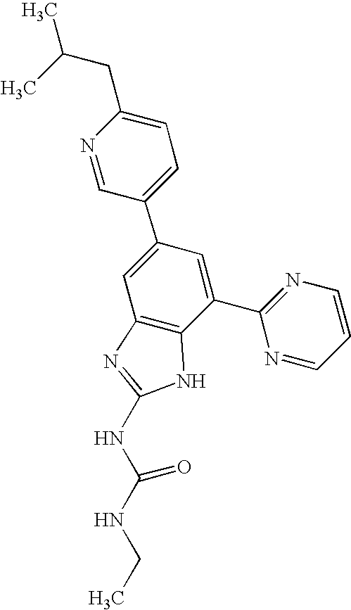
N1=CC(C2=CC3=C(C(C4=NC=CC=N4)=C2)NC(NC(NCC)=O)=N3)=CC=C1CC(C)C
